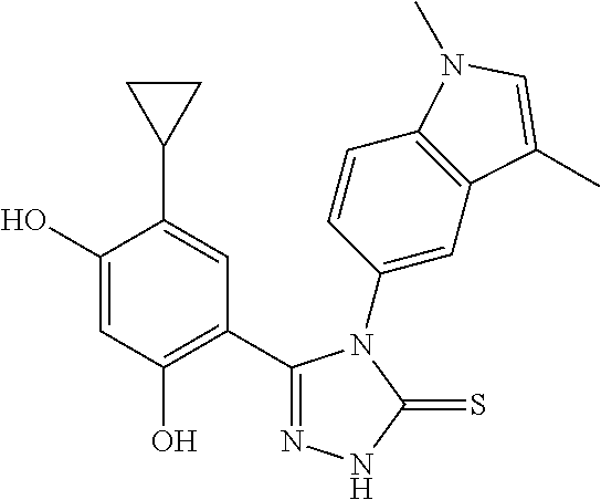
C1(C2=C(O)C=C(O)C(C3CC3)=C2)=NNC(=S)N1C1=CC2=C(C=C1)N(C)C=C2C
